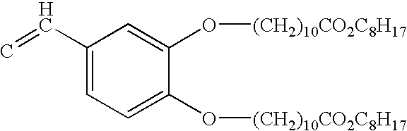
C1(O[(CH2)10CO2C8H17])=CC(C=C)=CC=C1O[(CH2)10CO2C8H17]
